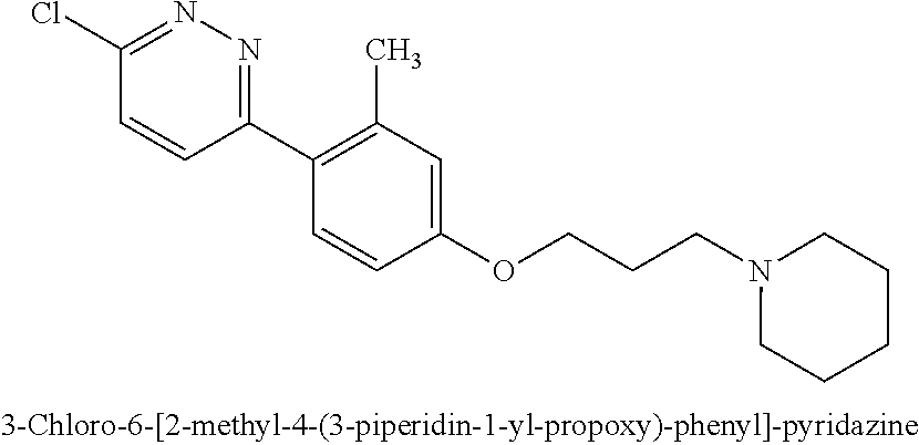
C1(Cl)=NN=C(C2=C(C)C=C(OCCCN3CCCCC3)C=C2)C=C1
